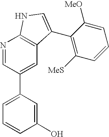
N1=CC(C2=CC=CC(O)=C2)=CC2=C1NC=C2C1=C([MeS])C=CC=C1[MeO]
